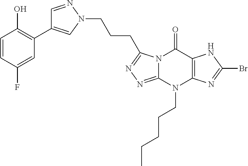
N12C(=NN=C1CCCN1C=C(C3=C(O)C=CC(F)=C3)C=N1)N(CCCCC)C1=C(C2=O)NC(Br)=N1
